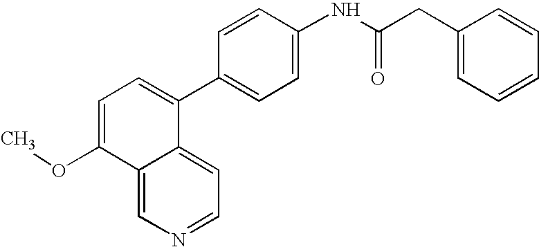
C12=CN=CC=C1C(C1=CC=C(NC(=O)CC3=CC=CC=C3)C=C1)=CC=C2OC
